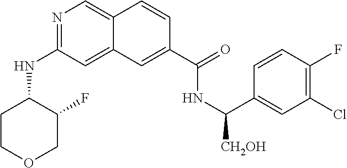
N1=C(NC2CCOCC2F)C=C2C(=C1)C=CC(C(=O)NC(C1=CC(Cl)=C(F)C=C1)[CH2OH])=C2
